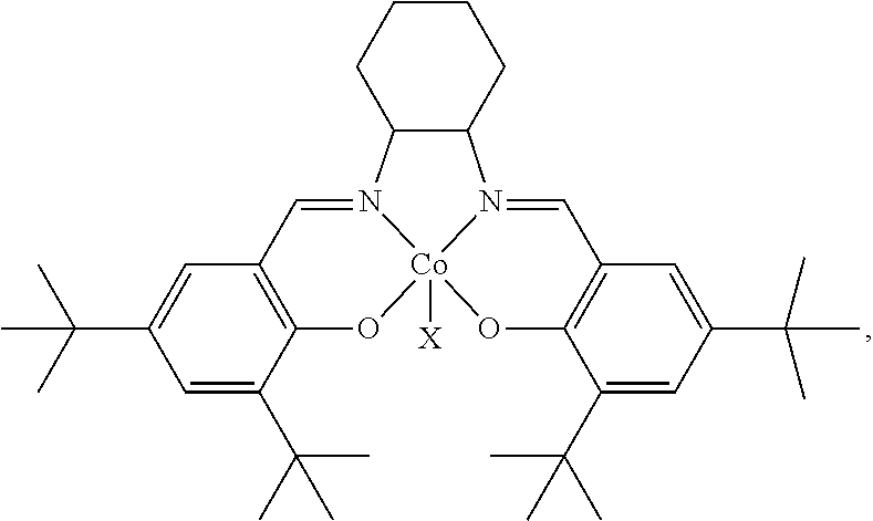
C1=C(C(C)(C)C)C2=C(C=C1C(C)(C)C)C=N1[Co]3([X])(O2)OC2=C(C=N3C3C1CCCC3)C=C(C(C)(C)C)C=C2C(C)(C)C
